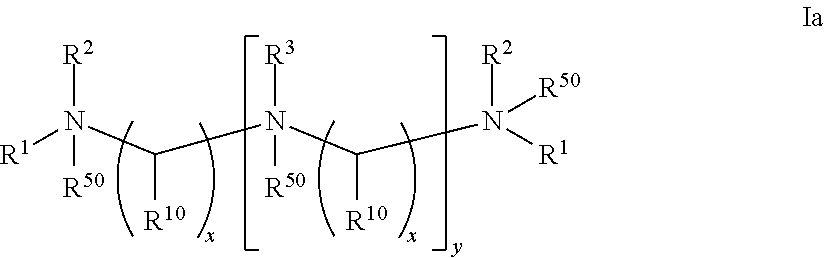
[R1]N(C(N(C(N([R2])([R50])[R1])[R10])([R50])[R3])[R10])([R2])[R50]
